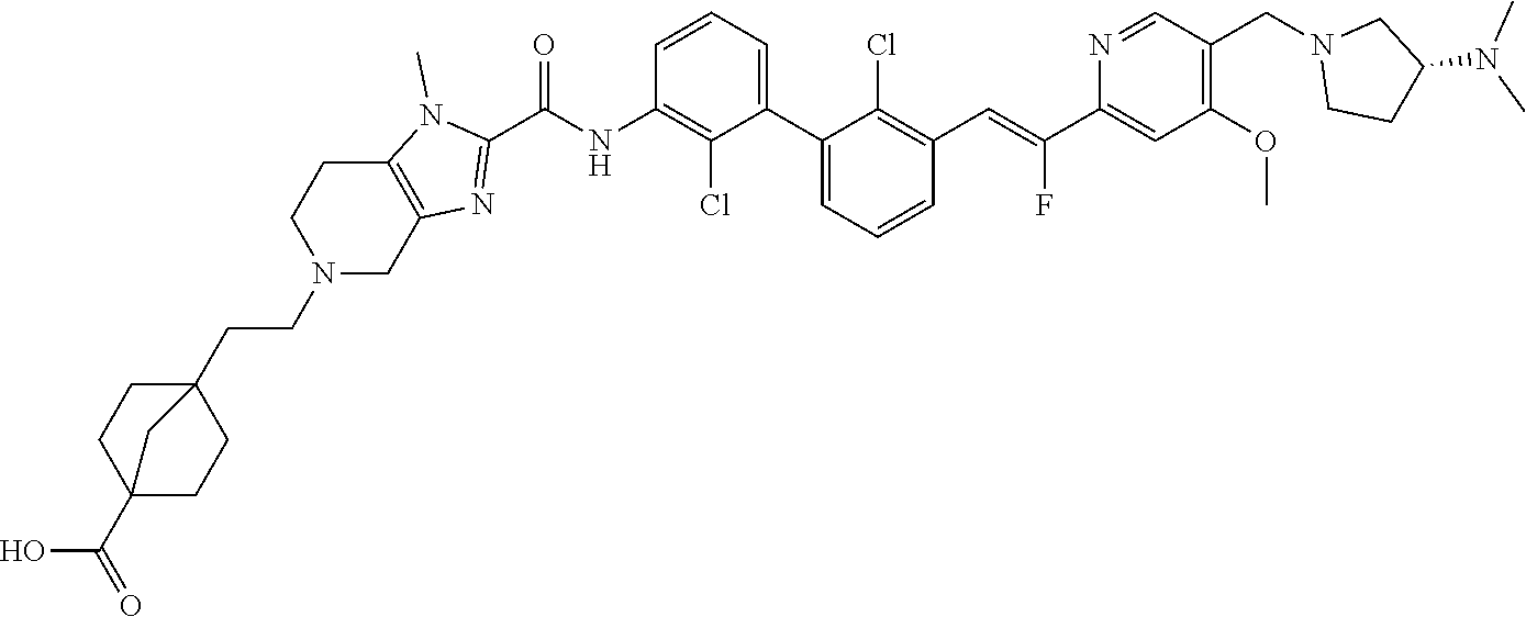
C1(C2=CC=CC(C=C(C3=CC(OC)=C(CN4CCC(N(C)C)C4)C=N3)F)=C2Cl)=CC=CC(NC(C2=NC3=C(N2C)CCN(CCC24CCC(C(O)=O)(CC2)C4)C3)=O)=C1Cl
